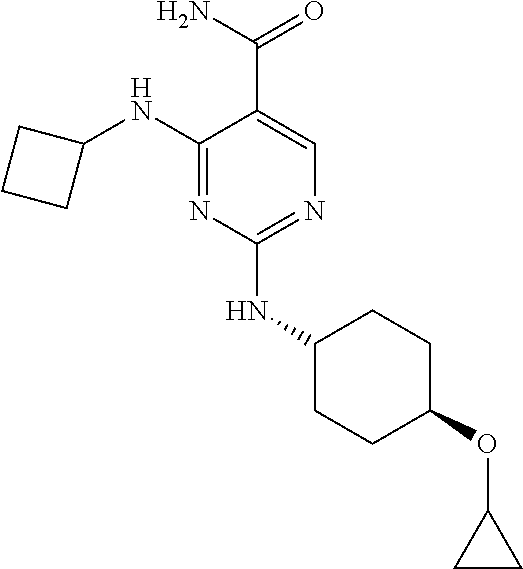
C1(NC2CCC2)=NC(NC2CCC(OC3CC3)CC2)=NC=C1C(N)=O
